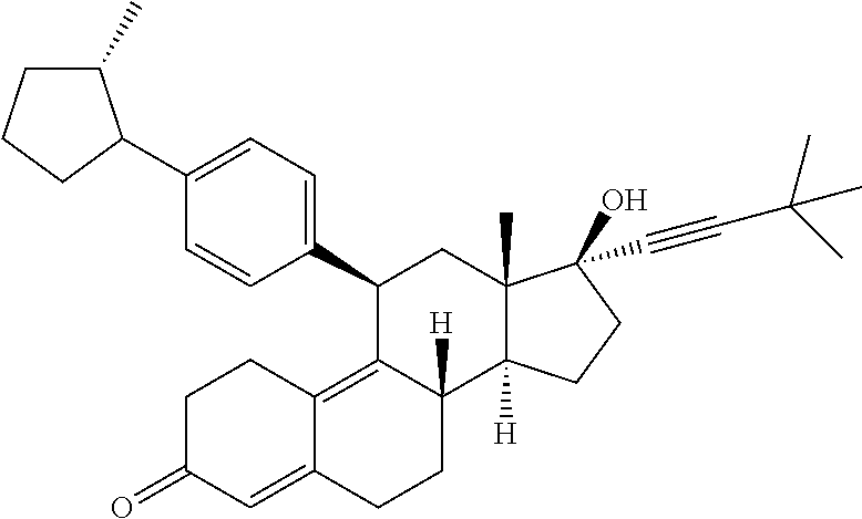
C1(C2C(C)CCC2)=CC=C(C2C3=C4C(=CC(=O)CC4)CCC3([H])C3([H])C(C)(C2)C(O)(C#CC(C)(C)C)CC3)C=C1
